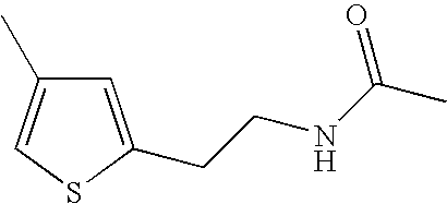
C1=C(CCNC(C)=O)SC=C1C
